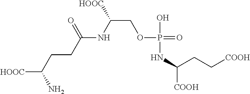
[HOOC]C(CCC(NC(COP(=O)(O)NC([COOH])CC[COOH])[HOOC])=O)N
